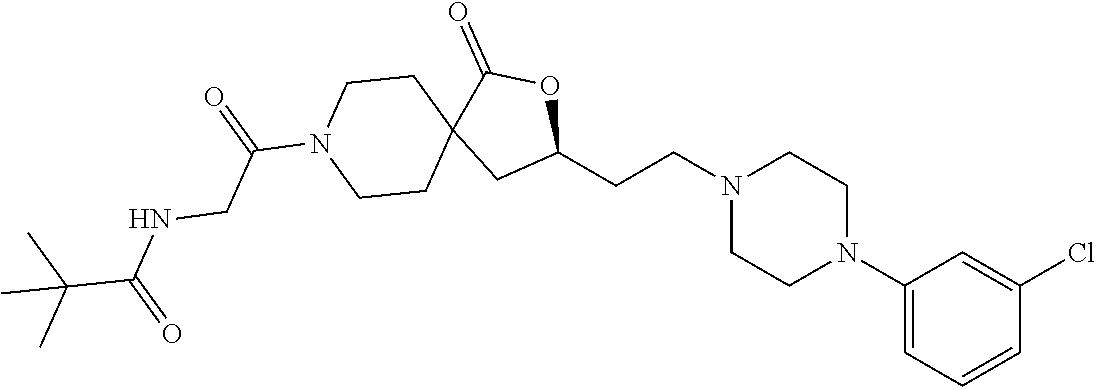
C1(N2CCN(CCC3OC(=O)C4(C3)CCN(C(CNC(C(C)(C)C)=O)=O)CC4)CC2)=CC=CC(Cl)=C1
